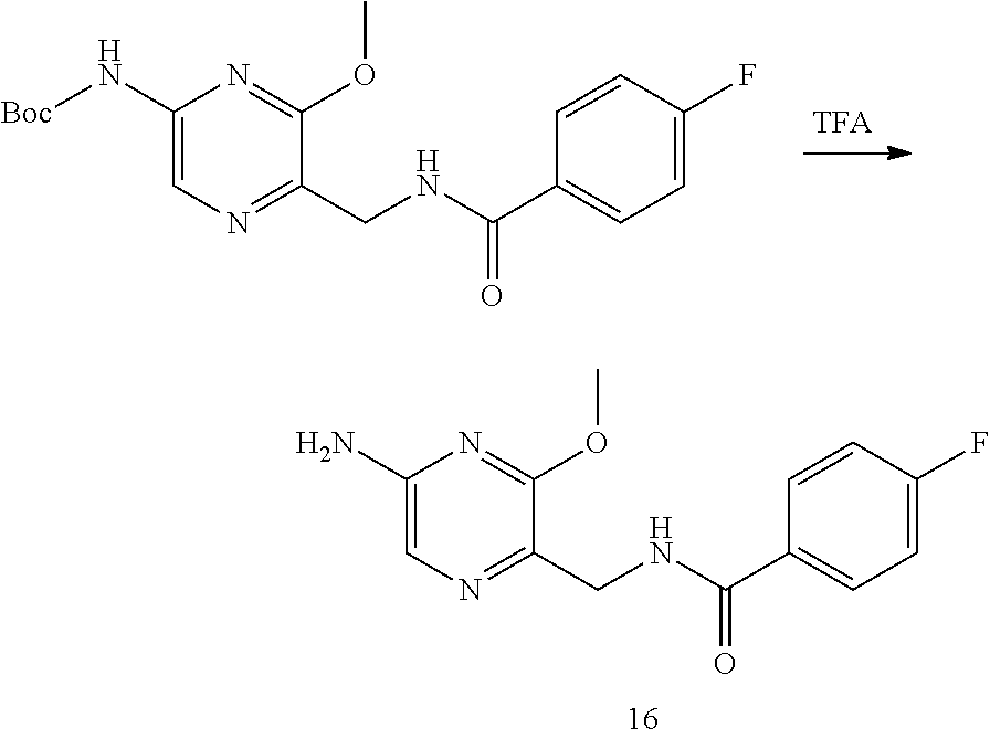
C1(N[Boc])=CN=C(CNC(C2=CC=C(F)C=C2)=O)C(OC)=N1.C1(N)=CN=C(CNC(C2=CC=C(F)C=C2)=O)C(OC)=N1
